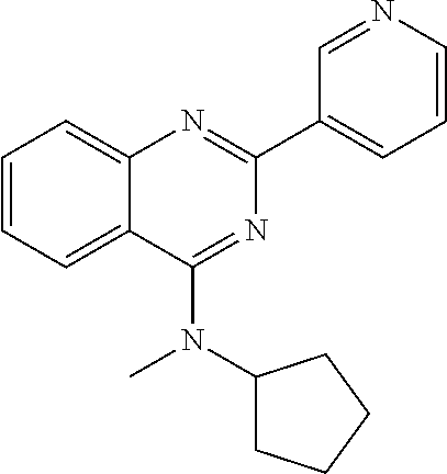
C1=CC=C2C(=C1)N=C(C1=CC=CN=C1)N=C2N(C1CCCC1)C
